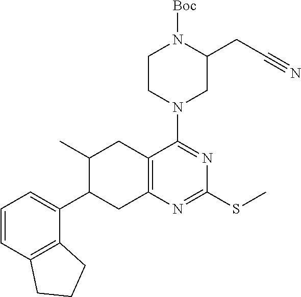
C1=CC2=C(C(C3C(C)CC4=C(C3)N=C(SC)N=C4N3CC(CC#N)N([Boc])CC3)=C1)CCC2
